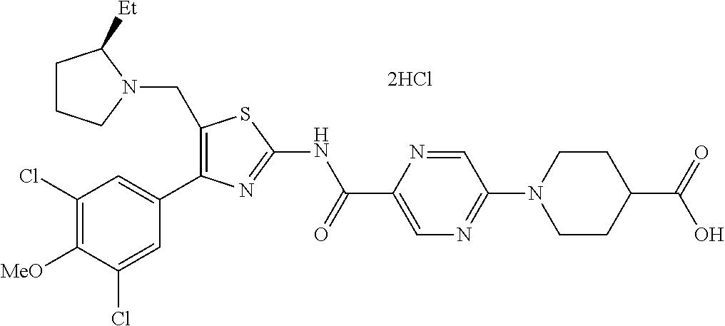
C1([MeO])=C(Cl)C=C(C2=C(CN3C([Et])CCC3)SC(NC(C3=CN=C(N4CCC(C(=O)O)CC4)C=N3)=O)=N2)C=C1Cl
